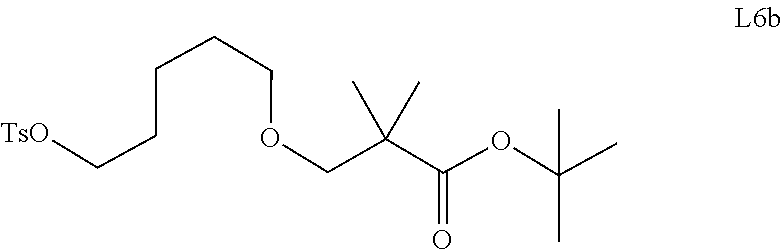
C(C(=O)OC(C)(C)C)(COCCCCC[TsO])(C)C
